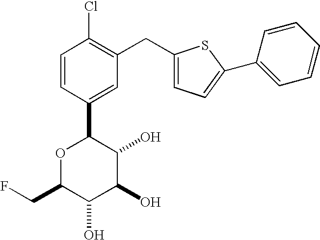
C1=CC(C2OC(CF)C(O)C(O)C2O)=CC(CC2=CC=C(C3=CC=CC=C3)S2)=C1Cl
